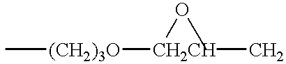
C[(CH2)3O][CH2CH](OC)C
